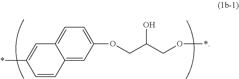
C12=CC(OCC(O)CO*)=CC=C1C=C(*)C=C2
